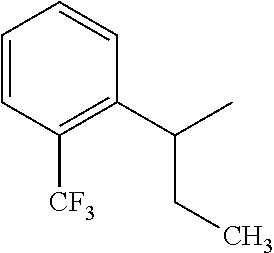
C1(C(C)CC)=C([CF3])C=CC=C1
